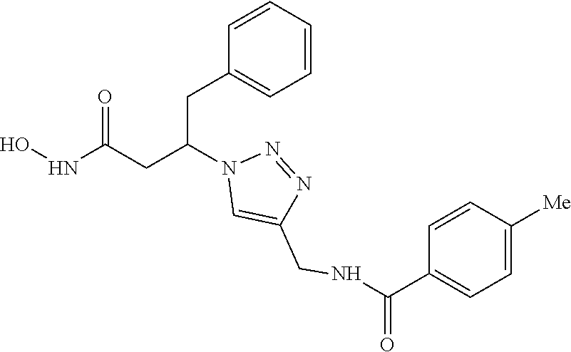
C1(CC(CC(NO)=O)N2C=C(CNC(C3=CC=C([Me])C=C3)=O)N=N2)=CC=CC=C1
